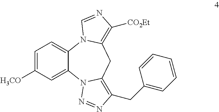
C1([H3CO])=CC=C2C(=C1)N1C(=C(CC3=CC=CC=C3)N=N1)CC1=C([CO2Et])N=CN21
